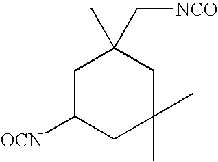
C1C([OCN])CC(C)(C)CC1(C)C[NCO]
